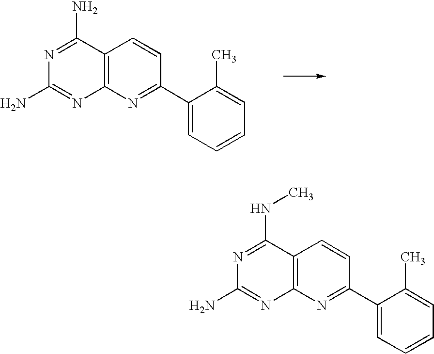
C12=C(N=C(C3=CC=CC=C3C)C=C1)N=C(N)N=C2N.C12=C(N=C(C3=CC=CC=C3C)C=C1)N=C(N)N=C2NC
